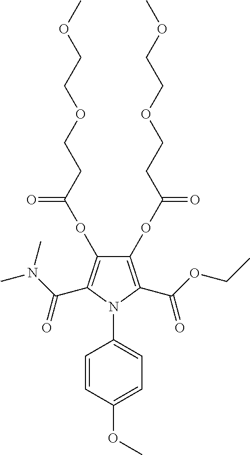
C1(OC(=O)CCOCCOC)=C(C(OCC)=O)N(C2=CC=C(OC)C=C2)C(C(N(C)C)=O)=C1OC(=O)CCOCCOC
